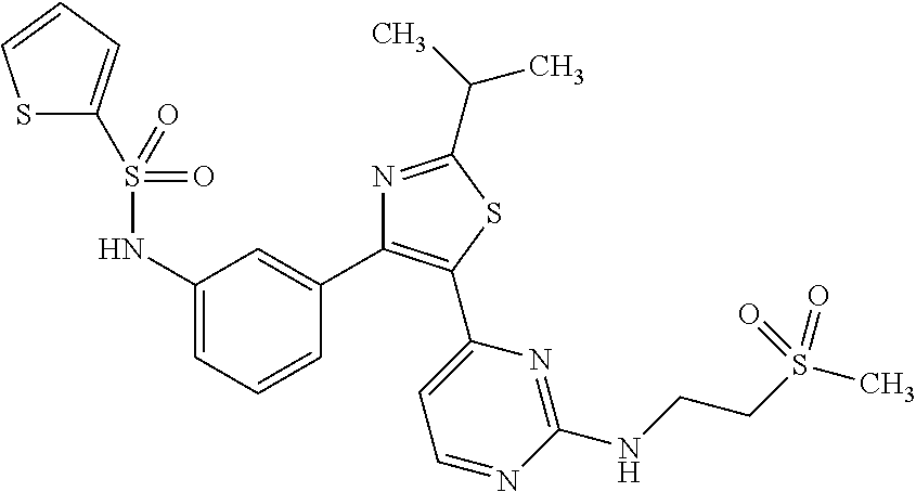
S(C1=CC=CS1)(NC1=CC=CC(C2=C(C3=CC=NC(NCCS(C)(=O)=O)=N3)SC(C(C)C)=N2)=C1)(=O)=O
